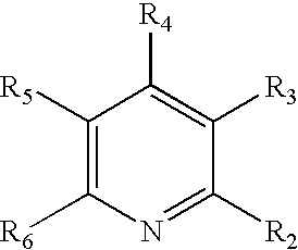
C1([R5])=C([R6])N=C([R2])C([R3])=C1[R4]
